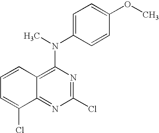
C12=C(N(C)C3=CC=C(OC)C=C3)N=C(Cl)N=C1C(Cl)=CC=C2
